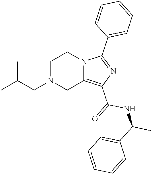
C1N(CC(C)C)CC2=C(C(=O)NC(C)C3=CC=CC=C3)N=C(C3=CC=CC=C3)N2C1
